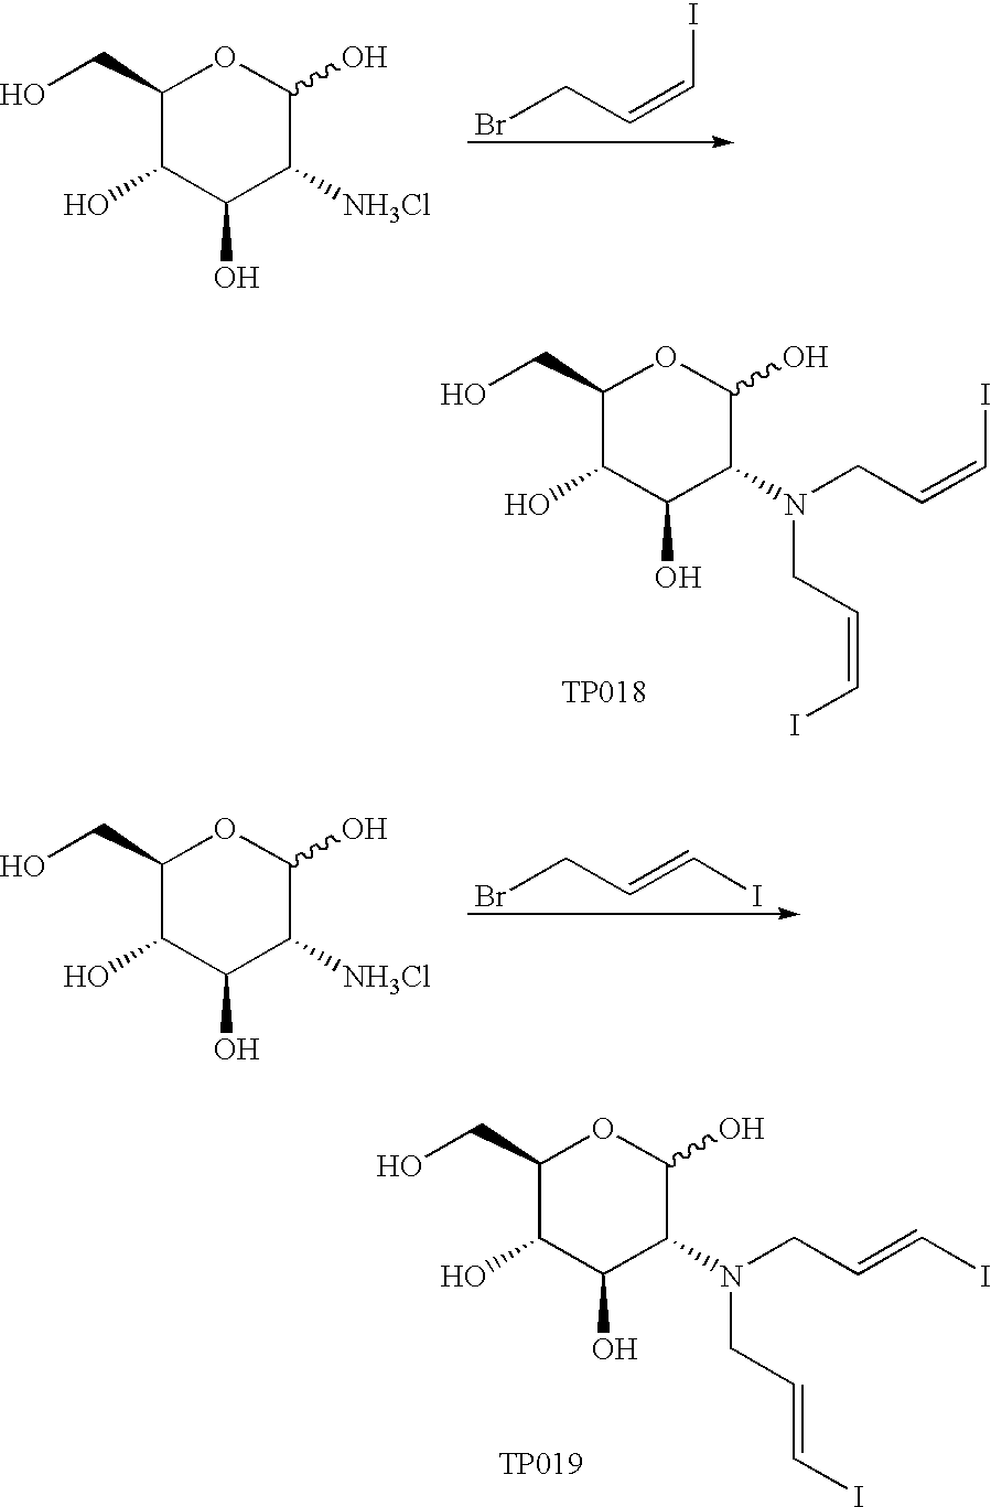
C1(CO)C(O)C(O)C([NH3Cl])C(O)O1.IC=CCBr.C1(CO)C(O)C(O)C(N(CC=CI)CC=CI)C(O)O1.[TP018].C1(CO)C(O)C(O)C([NH3Cl])C(O)O1.IC=CCBr.C1(CO)C(O)C(O)C(N(CC=CI)CC=CI)C(O)O1.[TP019]
